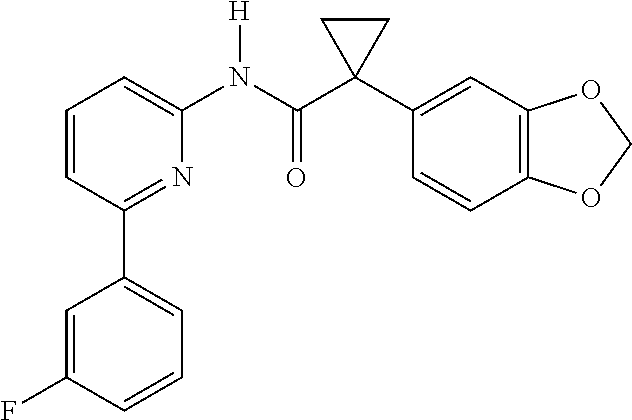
C1=CC(C2=CC=CC(F)=C2)=NC(N(C(C2(C3=CC4=C(C=C3)OCO4)CC2)=O)[H])=C1
